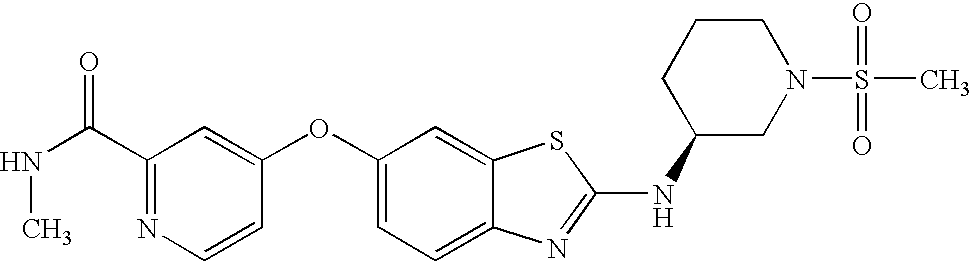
N1=C(C(NC)=O)C=C(OC2=CC=C3C(=C2)SC(NC2CN(S(C)(=O)=O)CCC2)=N3)C=C1
